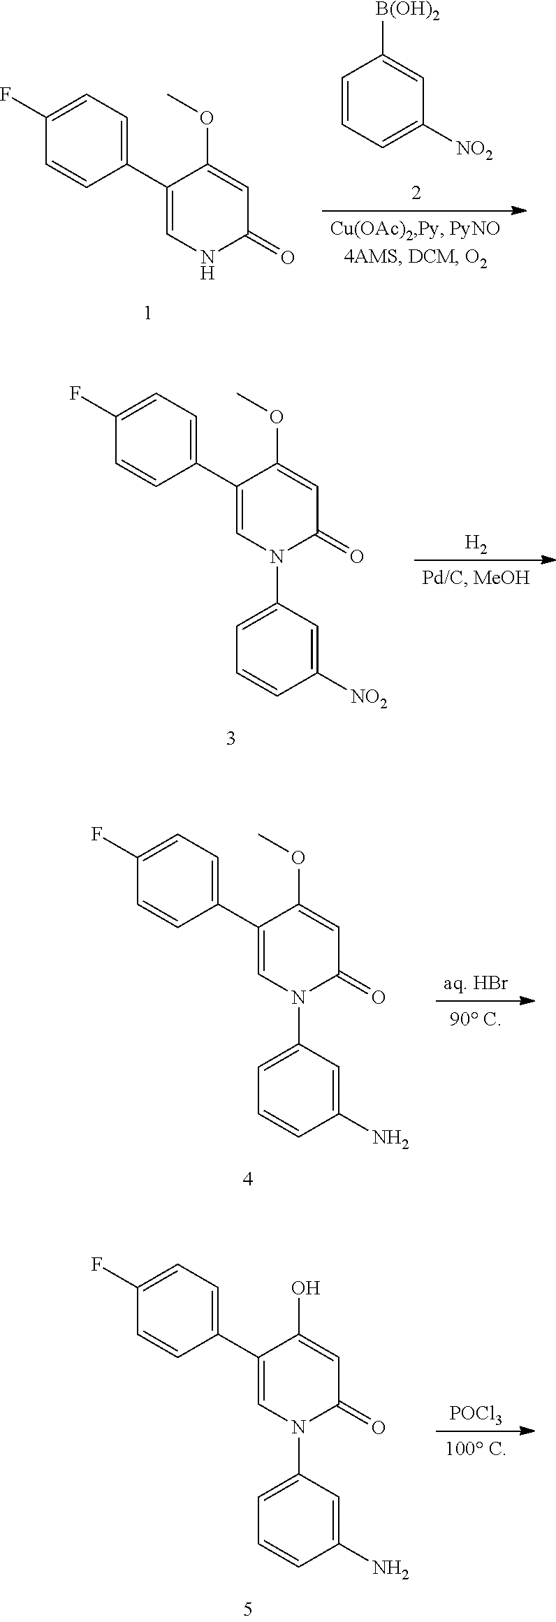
C1(F)=CC=C(C2=CNC(=O)C=C2OC)C=C1.C1=CC=C([NO2])C=C1[B(OH)2].C1(F)=CC=C(C2=CN(C3=CC=CC([NO2])=C3)C(=O)C=C2OC)C=C1.[H2].C1(F)=CC=C(C2=CN(C3=CC=CC(N)=C3)C(=O)C=C2OC)C=C1.[aq. HBr].C1(F)=CC=C(C2=CN(C3=CC=CC(N)=C3)C(=O)C=C2O)C=C1.[POCl3]
